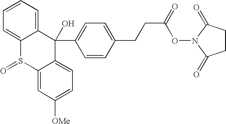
C12=CC([OMe])=CC=C1C(C1=CC=C(CCC(=O)ON3C(=O)CCC3=O)C=C1)(O)C1=CC=CC=C1S2=O
